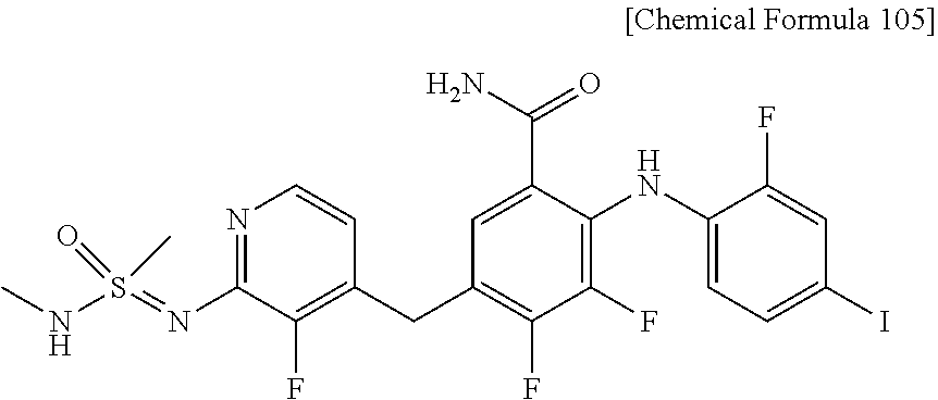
S(=NC1=NC=CC(CC2=C(F)C(F)=C(NC3=CC=C(I)C=C3F)C(C(N)=O)=C2)=C1F)(NC)(=O)C
